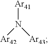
[Ar41]N([Ar42])[Ar43]
